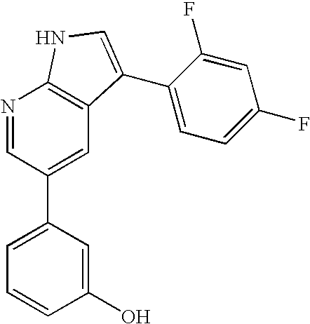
N1=CC(C2=CC=CC(O)=C2)=CC2=C1NC=C2C1=CC=C(F)C=C1F
